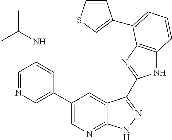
N1C2=C(N=C1C1=NNC3=NC=C(C4=CN=CC(NC(C)C)=C4)C=C31)C(C1=CSC=C1)=CC=C2
